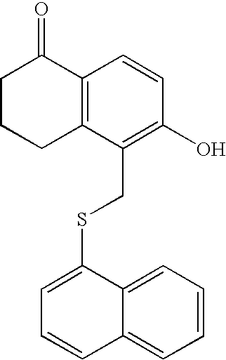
C12=C(C(CSC3=CC=CC4=CC=CC=C43)=C(O)C=C1)CCCC2=O
